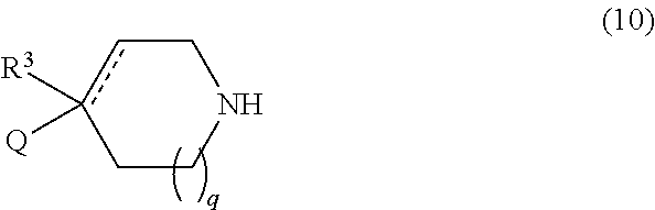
C1cc([R3])([Q])CCN1
